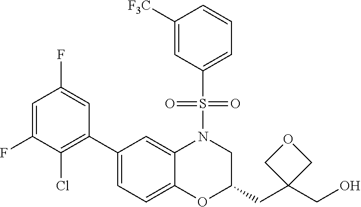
C1=C(F)C(Cl)=C(C2=CC=C3C(=C2)N(S(C2=CC=CC([F3C])=C2)(=O)=O)CC(CC2(CO)COC2)O3)C=C1F
